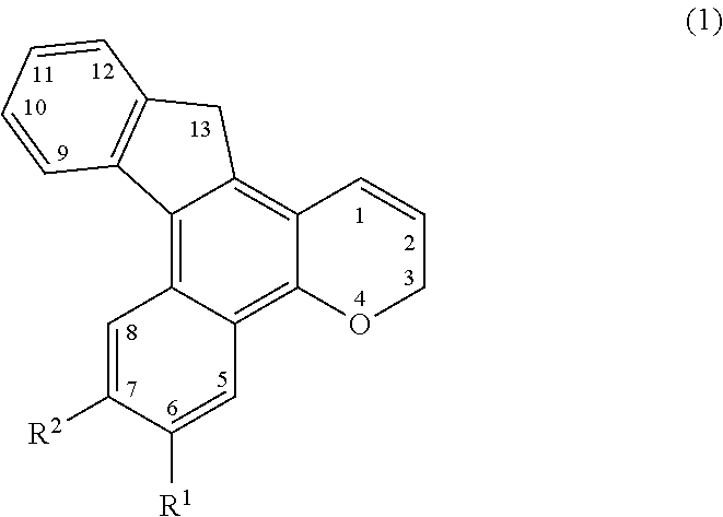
C12=C3C(=C4C(=C1CC1=C2C=CC=C1)C=CCO4)C=C([R1])C([R2])=C3
